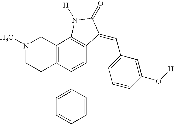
N1(C)CCC2=C(C1)C1=C(C=C2C2=CC=CC=C2)C(=CC2=CC=CC(O[H])=C2)C(=O)N1[H]
